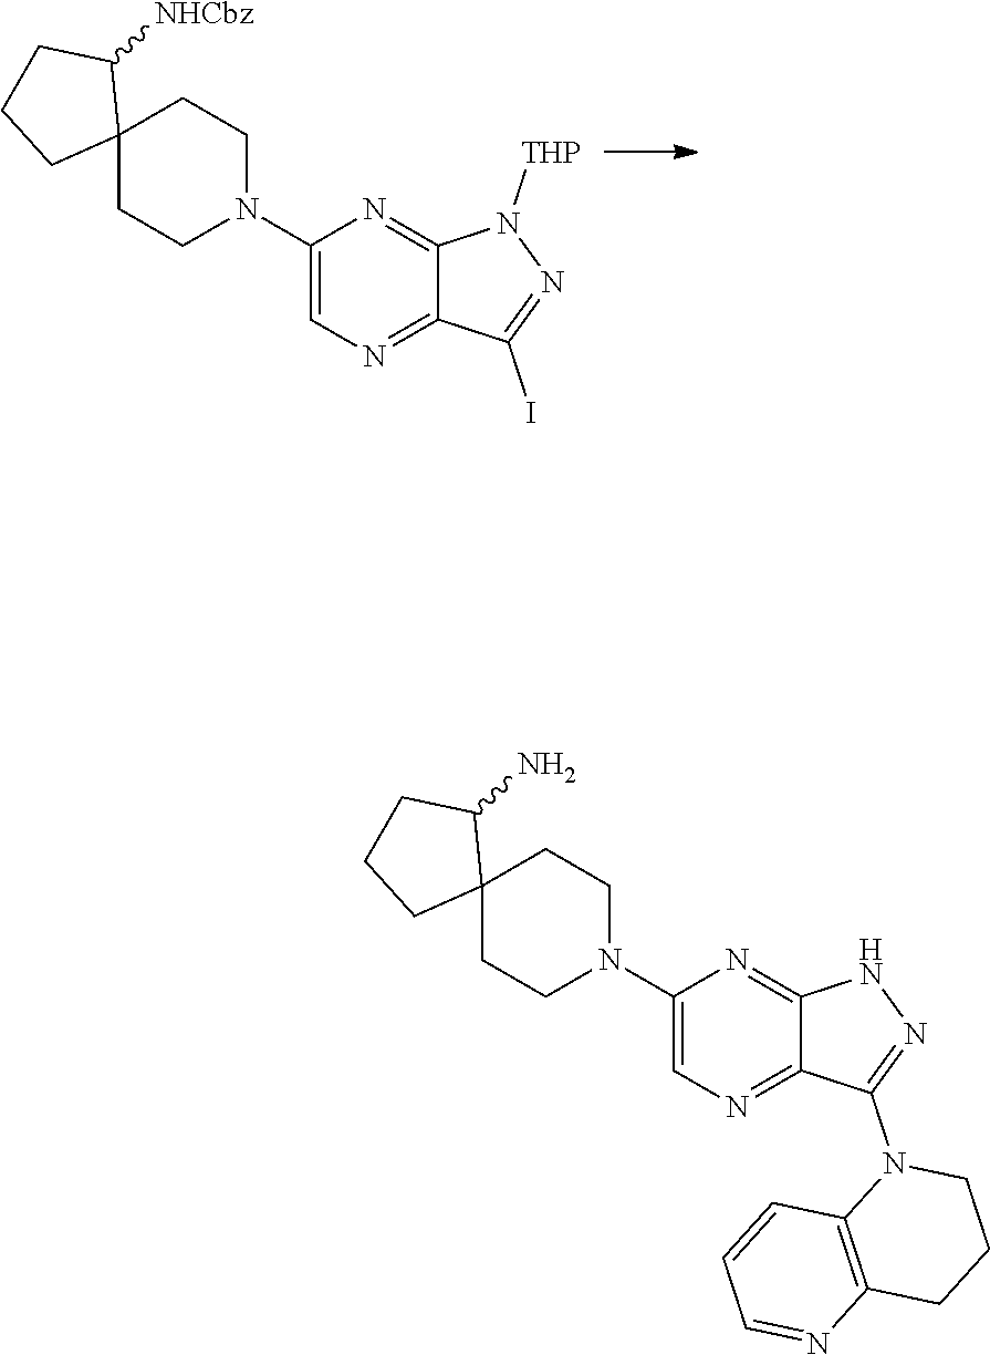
C12(CCN(C3=CN=C4C(=N3)N([THP])N=C4I)CC1)C([NHCbz])CCC2.C12(CCN(C3=CN=C4C(=N3)NN=C4N3C4=C(CCC3)N=CC=C4)CC1)C(N)CCC2
